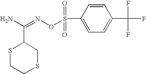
S1CCSCC1C(N)=NOS(C1=CC=C(C(F)(F)F)C=C1)(=O)=O
